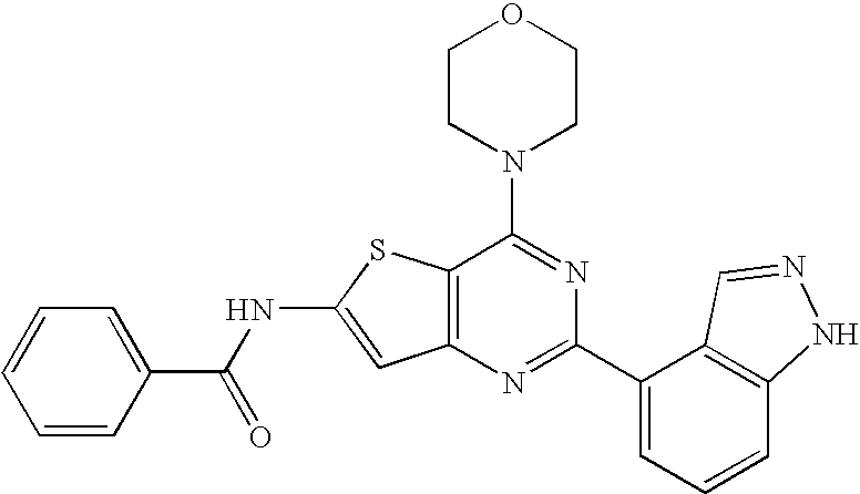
C1CN(C2=NC(C3=CC=CC4=C3C=NN4)=NC3=C2SC(NC(C2=CC=CC=C2)=O)=C3)CCO1
